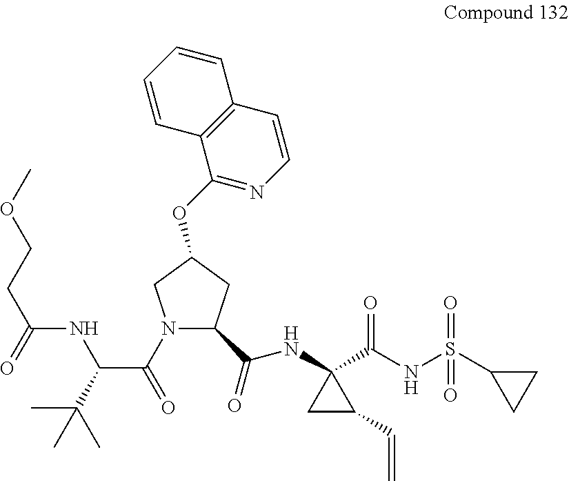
N1(C(=O)C(C(C)(C)C)NC(CCOC)=O)C(C(=O)NC2(C(NS(C3CC3)(=O)=O)=O)CC2C=C)CC(OC2=NC=CC3=C2C=CC=C3)C1
